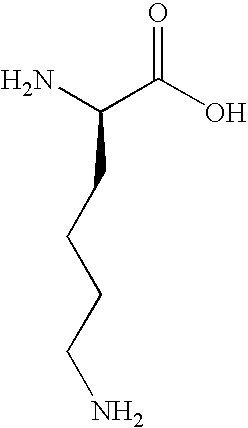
O=C(O)C(N)CCCCN
